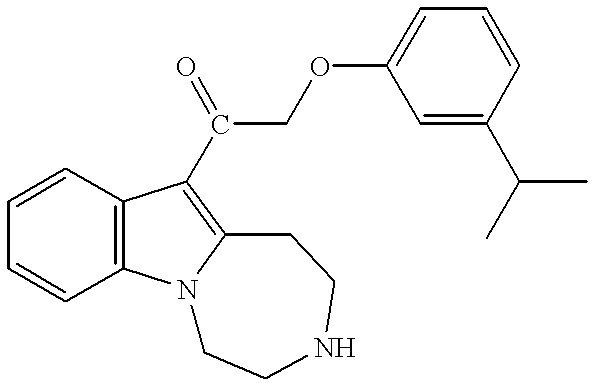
C1=CC=CC2=C1C(C(COC1=CC=CC(C(C)C)=C1)=O)=C1N2CCNCC1
